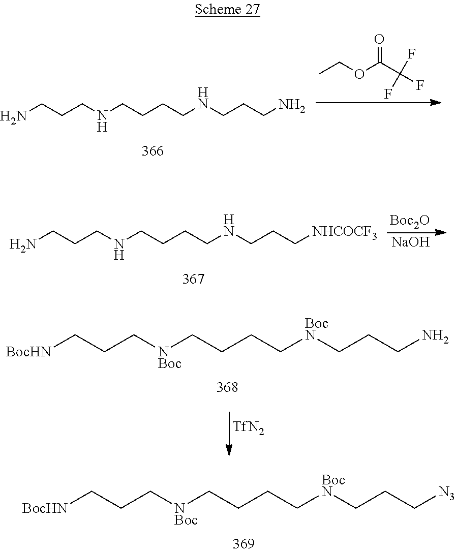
CCOC(C(F)(F)F)=O.NCCCNCCCCNCCCN.[Boc2O].[NaOH].NCCCNCCCCNCCC[NHCOCF3].[BocHN]CCC[NBoc]CCCC[BocN]CCCN.[BocHN]CCC[NBoc]CCCC[BocN]CCC[N3]
